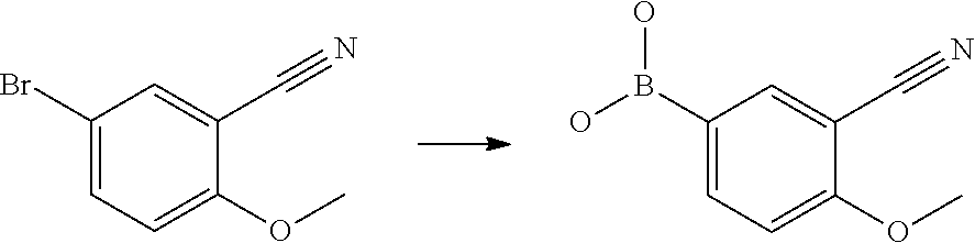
C1(Br)=CC=C(OC)C(C#N)=C1.C1(B(O)O)=CC=C(OC)C(C#N)=C1
